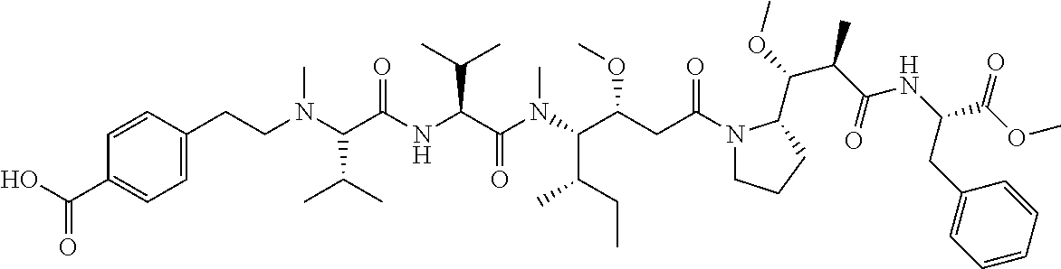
C1(C(O)=O)=CC=C(CCN(C(C(NC(C(N(C(C(CC(N2CCCC2C(OC)C(C(NC(C(OC)=O)CC2=CC=CC=C2)=O)C)=O)OC)C(CC)C)C)=O)C(C)C)=O)C(C)C)C)C=C1
